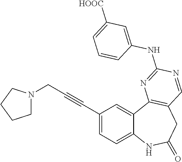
C12=CC=C(C#CCN3CCCC3)C=C1C1=C(CC(=O)N2)C=NC(NC2=CC([HOOC])=CC=C2)=N1
